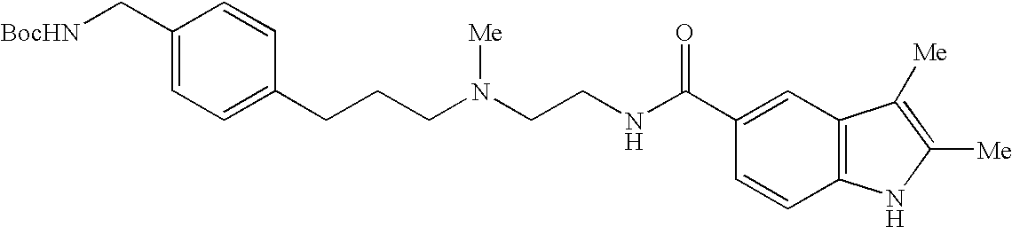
C1(C[BocHN])=CC=C(CCCN(CCNC(C2=CC3=C(C=C2)NC([Me])=C3[Me])=O)[Me])C=C1
